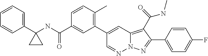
C1(C2(NC(C3=CC(C4=CC5=C(C(NC)=O)C(C6=CC=C(F)C=C6)=NN5N=C4)=C(C)C=C3)=O)CC2)=CC=CC=C1
